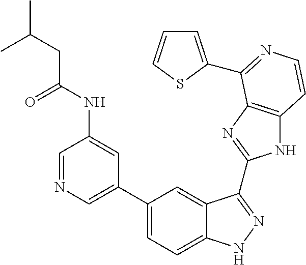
C1(C2=CN=CC(NC(=O)CC(C)C)=C2)=CC=C2C(=C1)C(C1=NC3=C(N1)C=CN=C3C1=CC=CS1)=NN2
